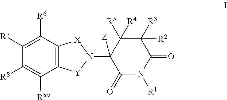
C1([R6])=C([R7])C([R8])=C([R8a])C2=C1[X]N(C1([Z])C(=O)N([R1])C(=O)C([R2])([R3])C1([R5])[R4])[Y]2
